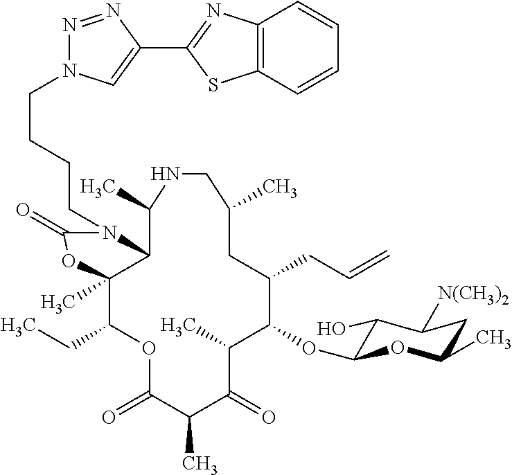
C12C(C)(C(CC)OC(=O)C(C)C(=O)C(C)C(OC3C(O)C([N(CH3)2])CC(C)O3)C(CC=C)CC(C)CNC1C)OC(=O)N2CCCCN1N=NC(C2=NC3=C(S2)C=CC=C3)=C1
